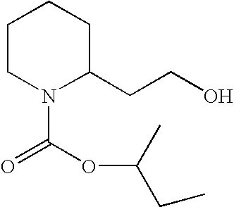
C1CN(C(OC(CC)C)=O)C(CCO)CC1
